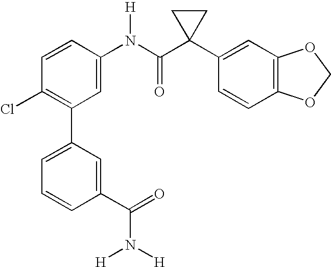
C1=CC(N(C(C2(C3=CC4=C(C=C3)OCO4)CC2)=O)[H])=CC(C2=CC=CC(C(=O)N([H])[H])=C2)=C1Cl
